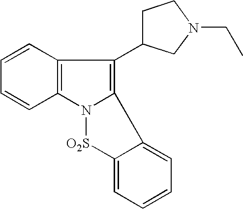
C1=CC=CC2=C1C(C1CCN(CC)C1)=C1N2[O2S]C2=CC=CC=C12
